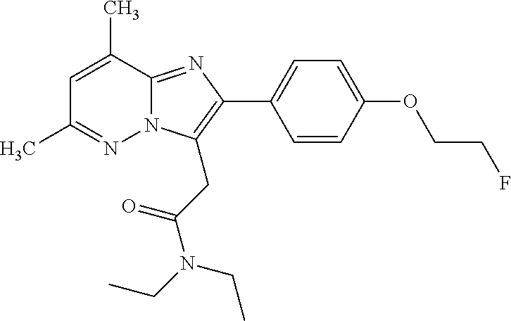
C1=C(C)C2=NC(C3=CC=C(OCCF)C=C3)=C(CC(N(CC)CC)=O)N2N=C1C
